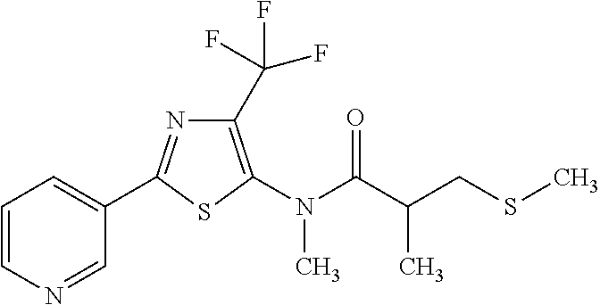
C1=CC=C(C2=NC(C(F)(F)F)=C(N(C(=O)C(CSC)C)C)S2)C=N1
